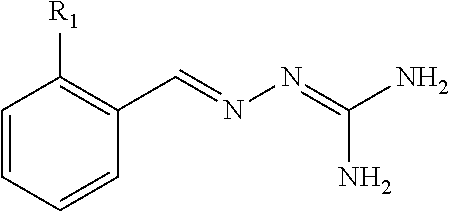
C1=CC=CC(C=NN=C(N)N)=C1[R1]
